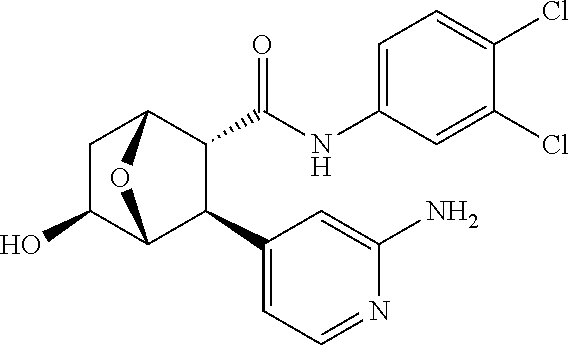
O=C(NC1=CC=C(Cl)C(Cl)=C1)C1C(C2=CC=NC(N)=C2)C2C(O)CC1O2
